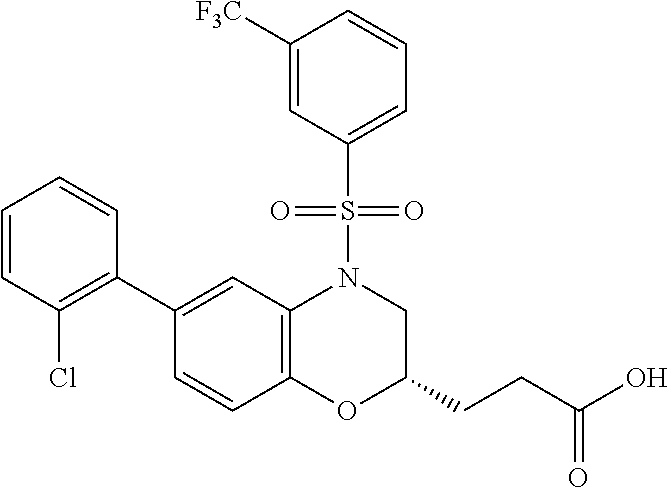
C1(C2=C(Cl)C=CC=C2)=CC2=C(C=C1)OC(CCC(O)=O)CN2S(=O)(=O)C1=CC=CC([F3C])=C1
